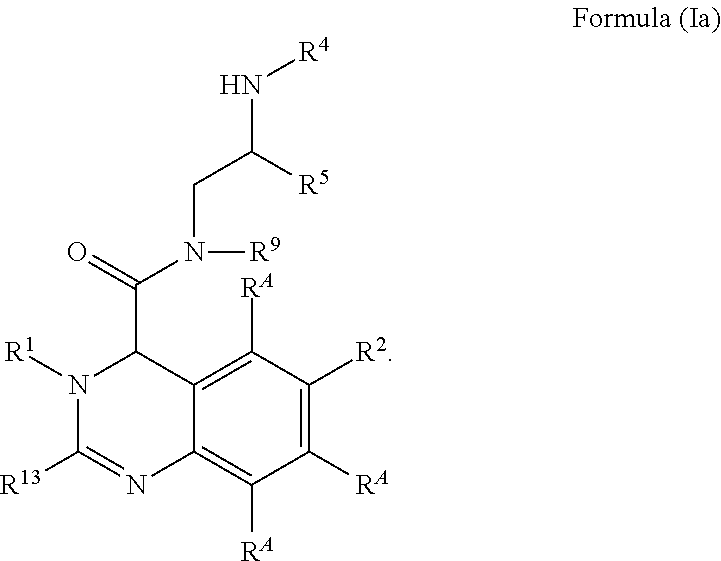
C1([RA])=C([R2])C([RA])=C2C(=C1[RA])N=C([R13])N([R1])C2C(N([R9])CC([R5])N[R4])=O
